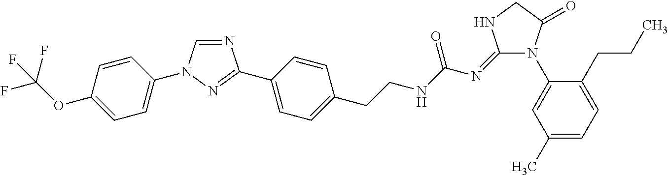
C1=CC(OC(F)(F)F)=CC=C1N1C=NC(C2=CC=C(CCNC(N=C3N(C4=CC(C)=CC=C4CCC)C(=O)CN3)=O)C=C2)=N1
